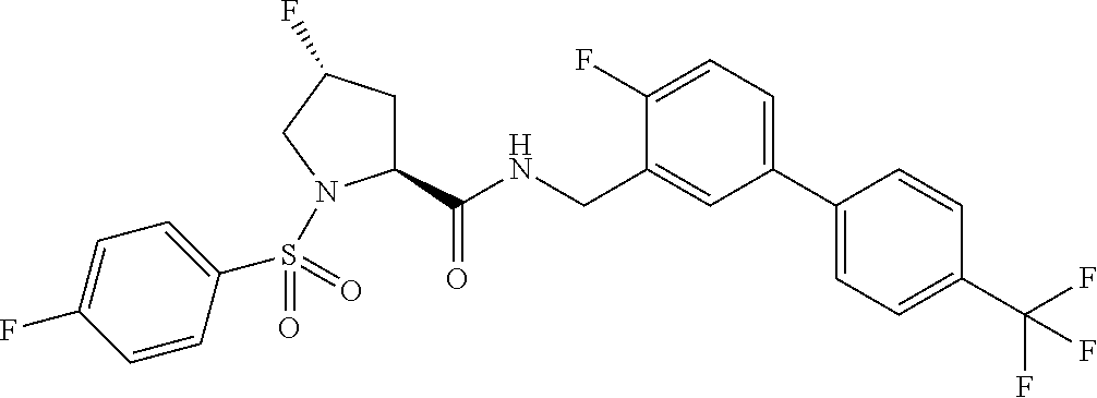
C1(C(NCC2=CC(C3=CC=C(C(F)(F)F)C=C3)=CC=C2F)=O)CC(F)CN1S(C1=CC=C(F)C=C1)(=O)=O
